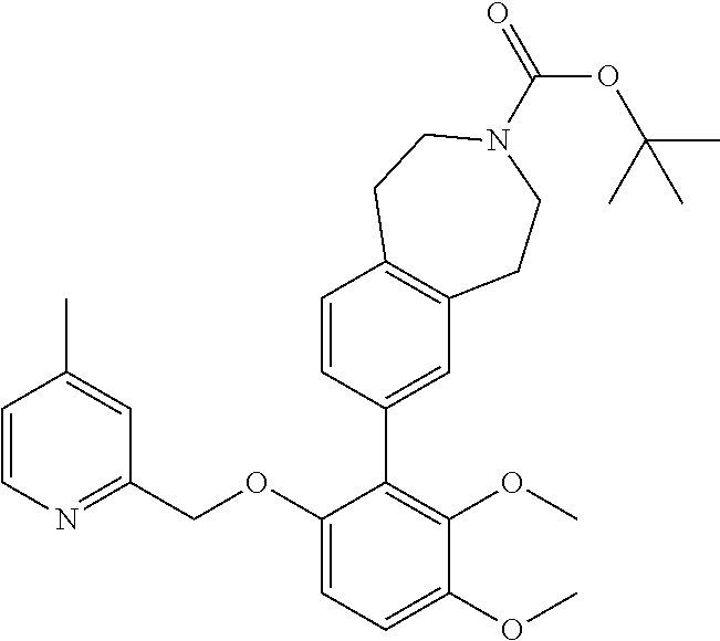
C1=CN=C(COC2=CC=C(OC)C(OC)=C2C2=CC3=C(C=C2)CCN(C(=O)OC(C)(C)C)CC3)C=C1C
